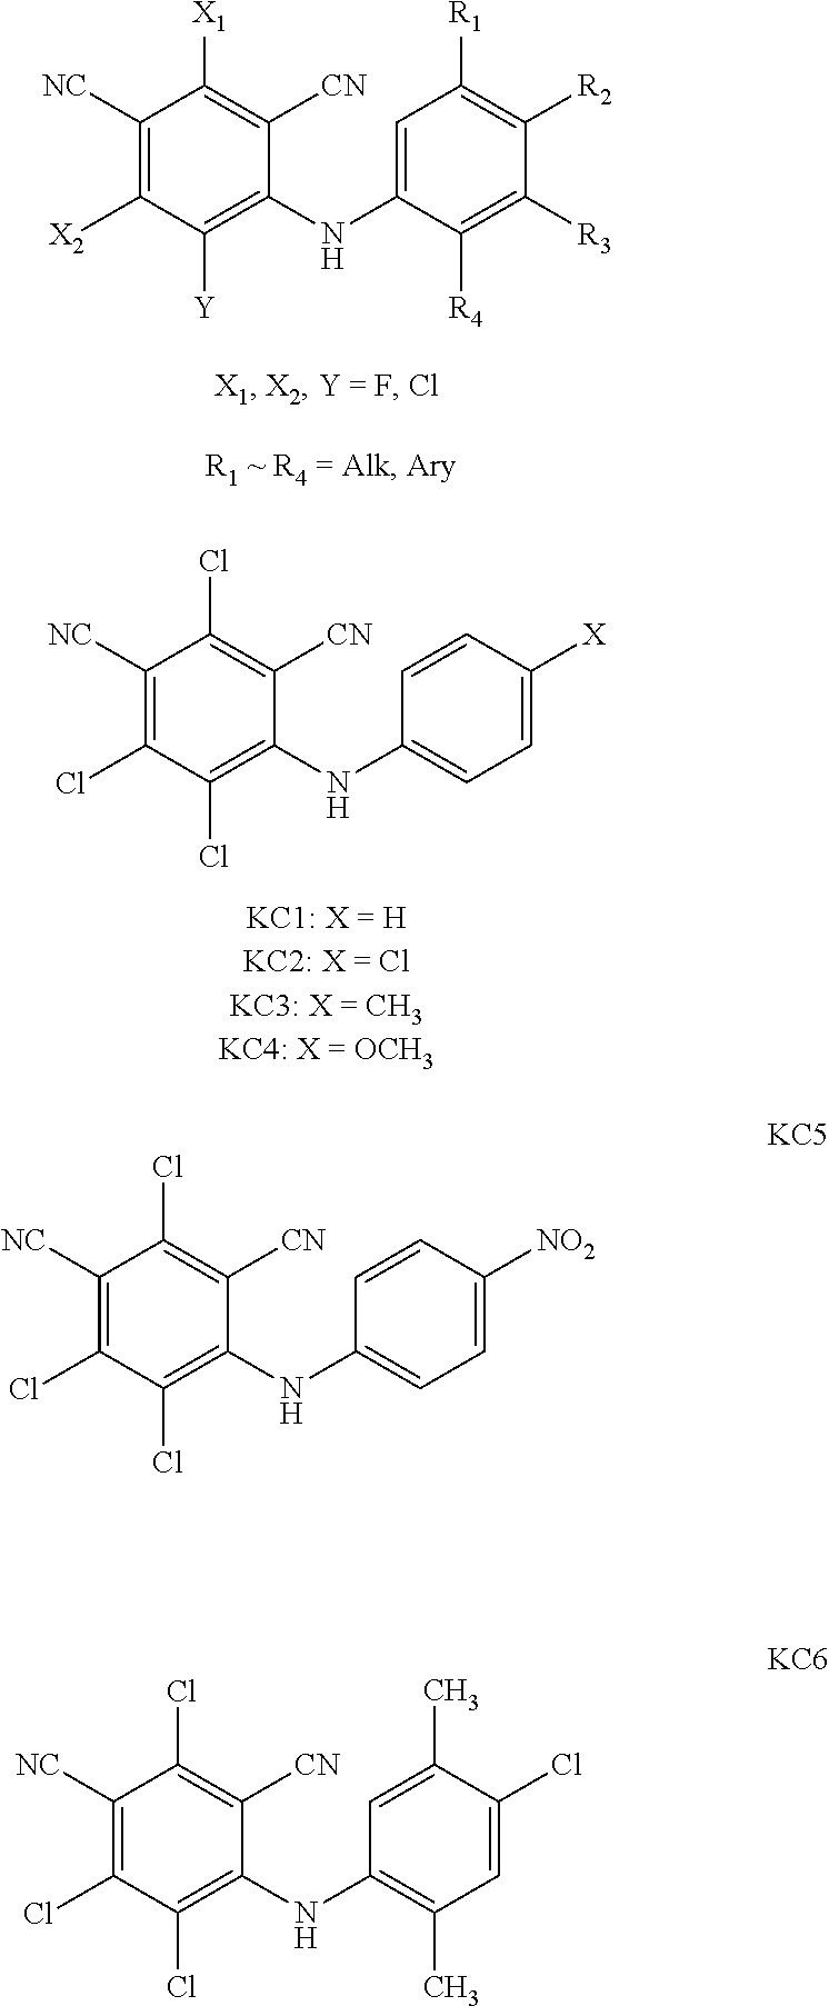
C1([NC])=C([X2])C([Y])=C(NC2=CC([R1])=C([R2])C([R3])=C2[R4])C([CN])=C1[X1].C1([NC])=C(Cl)C(Cl)=C(NC2=CC=C([X])C=C2)C([CN])=C1Cl.C1([NC])=C(Cl)C(Cl)=C(NC2=CC=C([NO2])C=C2)C([CN])=C1Cl.C1([NC])=C(Cl)C(Cl)=C(NC2=C(C)C=C(Cl)C(C)=C2)C([CN])=C1Cl
